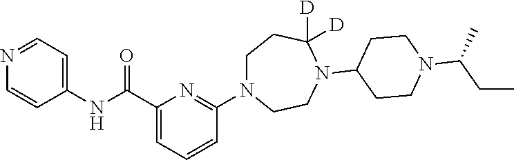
C1(NC(C2=CC=CC(N3CCC([D])([D])N(C4CCN(C(CC)C)CC4)CC3)=N2)=O)=CC=NC=C1
